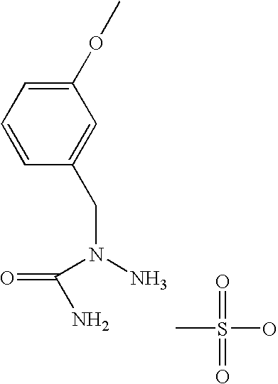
C1(OC)=CC=CC(CN(N)C(=O)N)=C1.CS(O)(=O)=O
